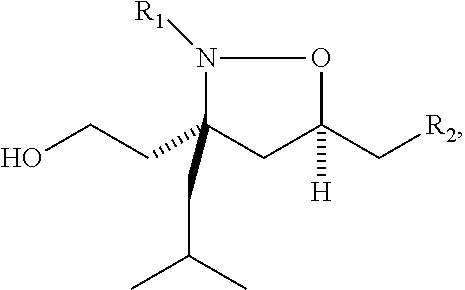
N1([R1])C(CCO)(CC(C)C)CC(C[R2])([H])O1
